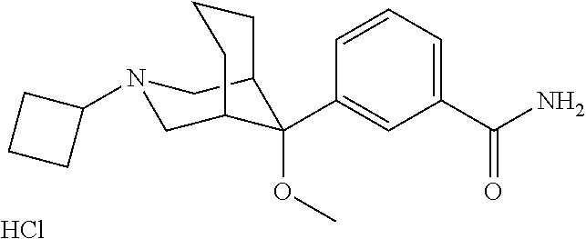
C1(C(N)=O)=CC=CC(C2(OC)C3CN(C4CCC4)CC2CCC3)=C1.Cl
